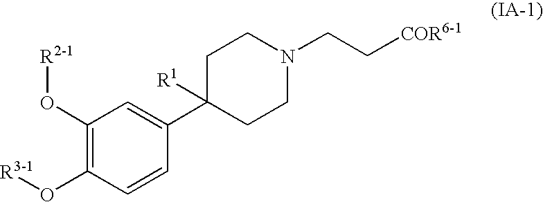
C1(O[R2-1])=C(O[R3-1])C=CC(C2([R1])CCN(CC[COR6-1])CC2)=C1
